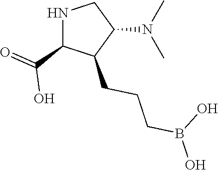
N1C(C(=O)O)C(CCCB(O)O)C(N(C)C)C1
